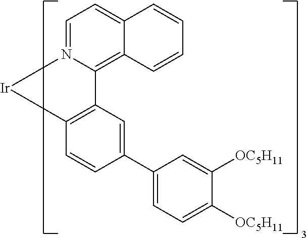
C12=C([Ir]N3=CC=C4C(=C13)C=CC=C4)C=CC(C1=CC=C([OC5H11])C([OC5H11])=C1)=C2
